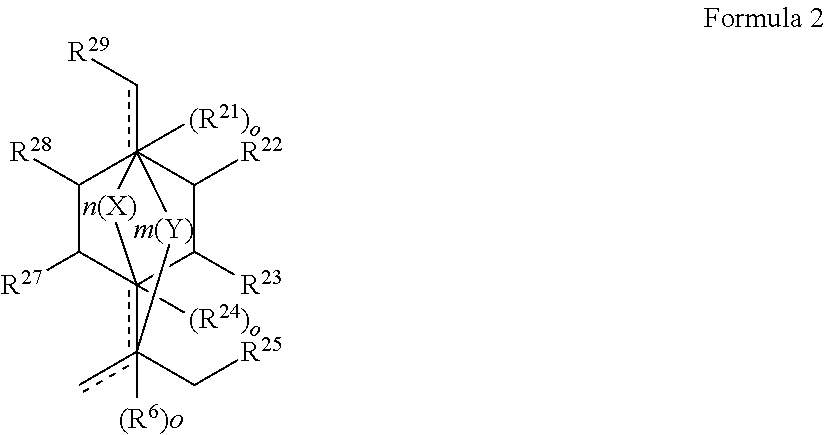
C1([R28])C([R27])c23([(R24)o])c(C[R25])(c)([(R6)o])[m(Y)]c1(c[R29])([(R21)o])(C([R22])C2[R23])[n(X)]3
